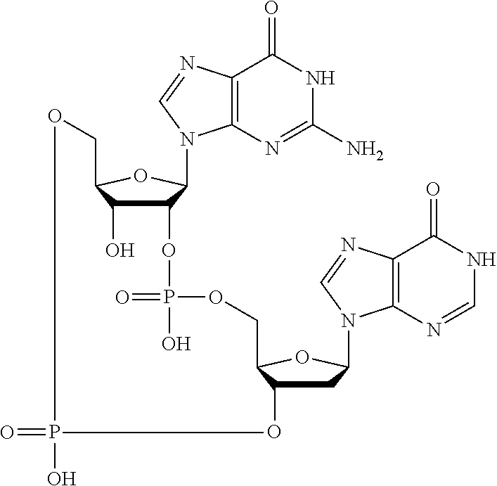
C12=C(N=C(N)NC1=O)N(C1C(OP(=O)(O)OCC3C(O)CC(N4C5=C(C(=O)NC=N5)N=C4)O3)C(O)C(CO)O1)C=N2.O=PO
